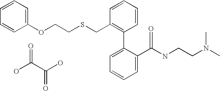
C1(OCCSCC2=C(C3=CC=CC=C3C(NCCN(C)C)=O)C=CC=C2)=CC=CC=C1.OC(=O)C(O)=O
